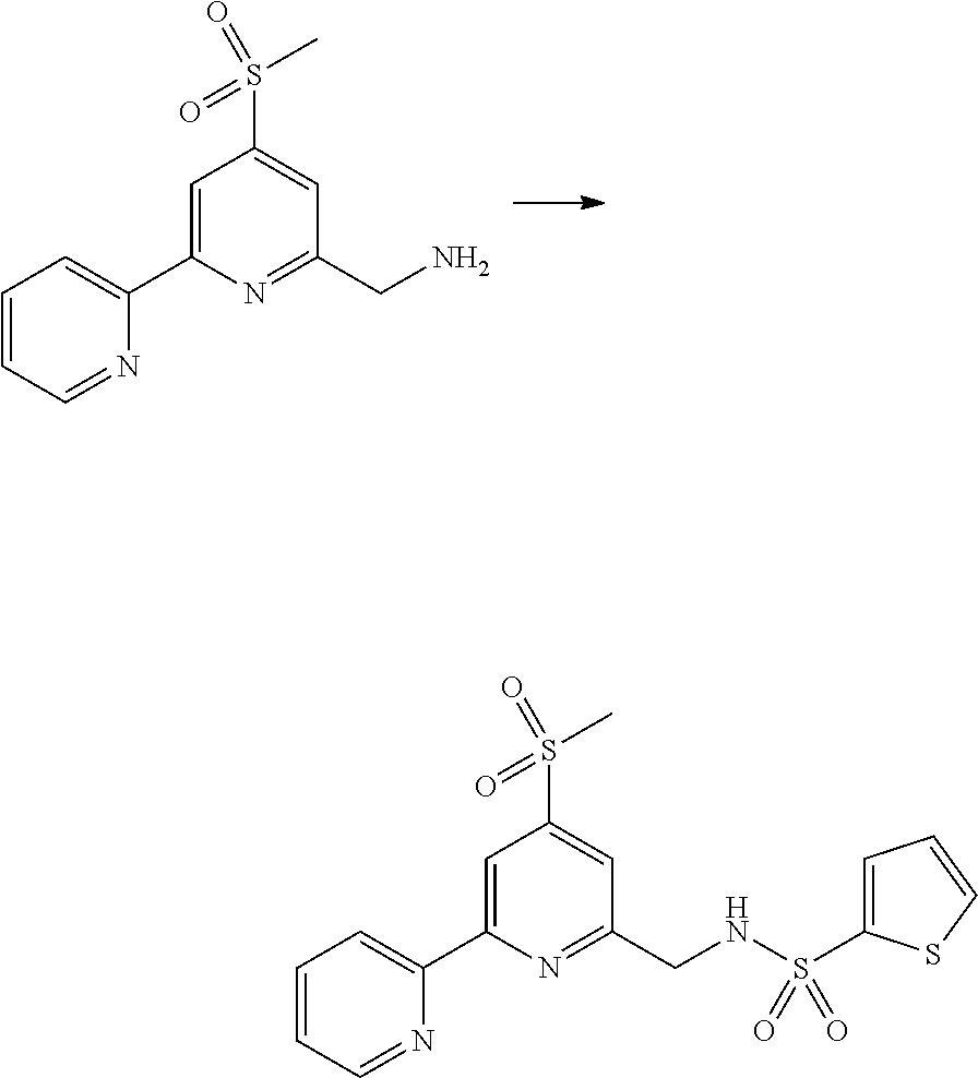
C1=CC=NC(C2=CC(S(C)(=O)=O)=CC(CN)=N2)=C1.C1=CC=NC(C2=CC(S(C)(=O)=O)=CC(CNS(C3=CC=CS3)(=O)=O)=N2)=C1
